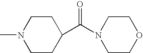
C1CC(C(N2CCOCC2)=O)CCN1C
